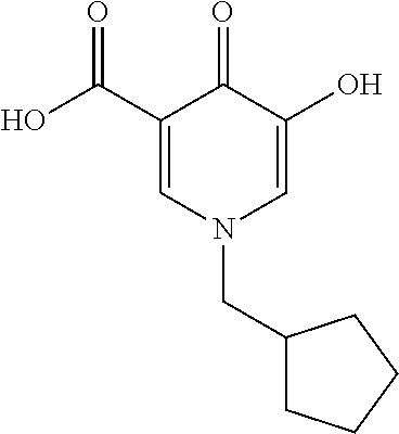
C1(C(O)=O)=CN(CC2CCCC2)C=C(O)C1=O
